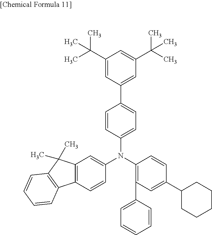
C1(C(C)(C)C)=CC(C2=CC=C(N(C3=C(C4=CC=CC=C4)C=C(C4CCCCC4)C=C3)C3=CC4=C(C=C3)C3=C(C4(C)C)C=CC=C3)C=C2)=CC(C(C)(C)C)=C1
